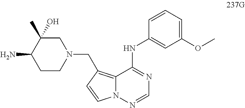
C1C(O)(C)C(N)CCN1CC1=C2N(N=CN=C2NC2=CC(OC)=CC=C2)C=C1
